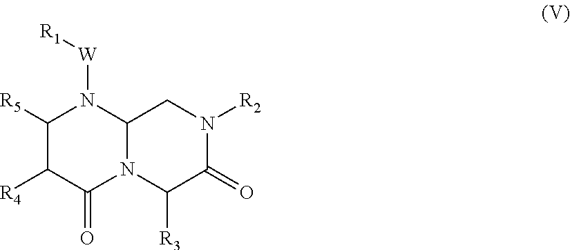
C12N(C([R3])C(=O)N([R2])C1)C(=O)C([R4])C([R5])N2[W][R1]
